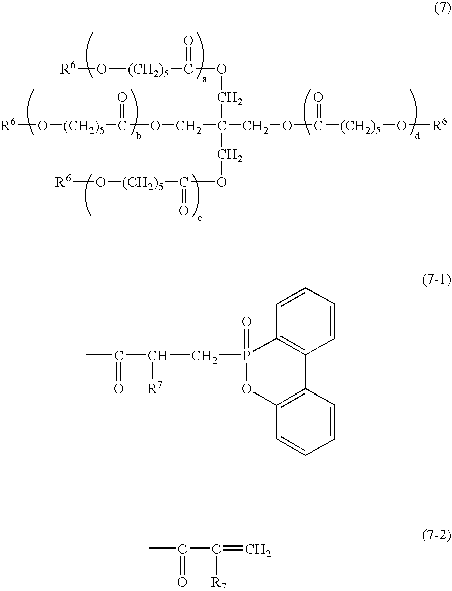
[R6]O[(CH2)5]C(=O)OCC(COC(=O)[(CH2)5]O[R6])(COC(=O)[(CH2)5]O[R6])COC(=O)[(CH2)5]O[R6].C1=CC=CC2=C1P(CC(C(=O)C)[R7])(=O)OC1=C2C=CC=C1.CC(=O)C(=C)[R7]
